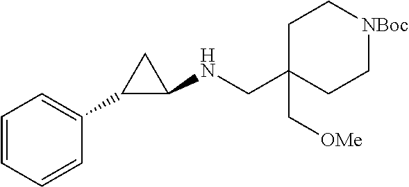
C1C(C[OMe])(CNC2CC2C2=CC=CC=C2)CC[NBoc]C1
